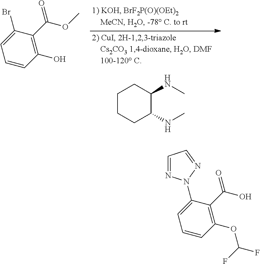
C1CCC(NC)C(NC)C1.C1=CC(O)=C(C(OC)=O)C(Br)=C1.C1=CC(OC(F)F)=C(C(O)=O)C(N2N=CC=N2)=C1
